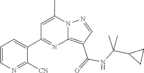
C12=C(C(=O)NC(C3CC3)(C)C)C=NN1C(C)=CC(C1=CC=CN=C1[CN])=N2
